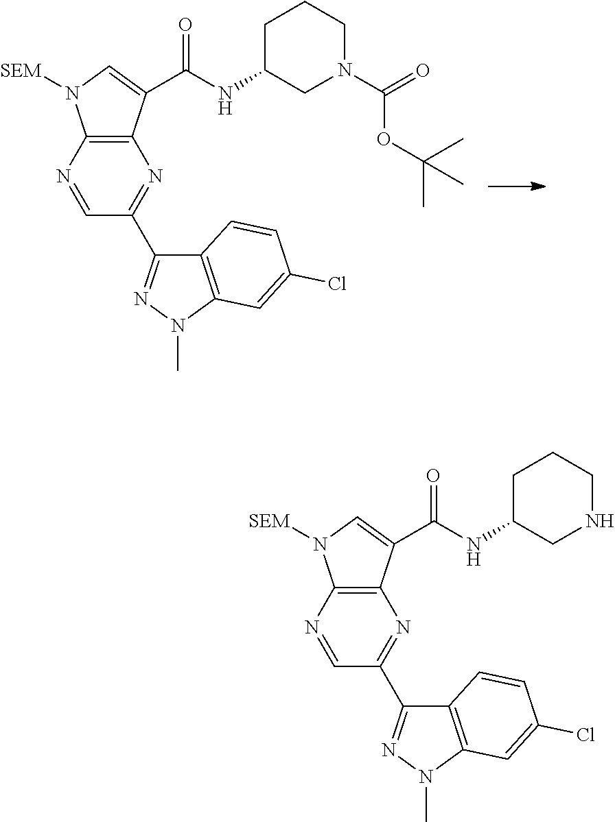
C12=C(N=CC(C3=NN(C)C4=C3C=CC(Cl)=C4)=N1)N([SEM])C=C2C(NC1CN(C(OC(C)(C)C)=O)CCC1)=O.C12=C(N=CC(C3=NN(C)C4=C3C=CC(Cl)=C4)=N1)N([SEM])C=C2C(NC1CNCCC1)=O
